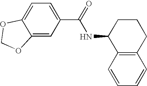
C1=C2C(=CC(C(NC3C4=C(CCC3)C=CC=C4)=O)=C1)OCO2
